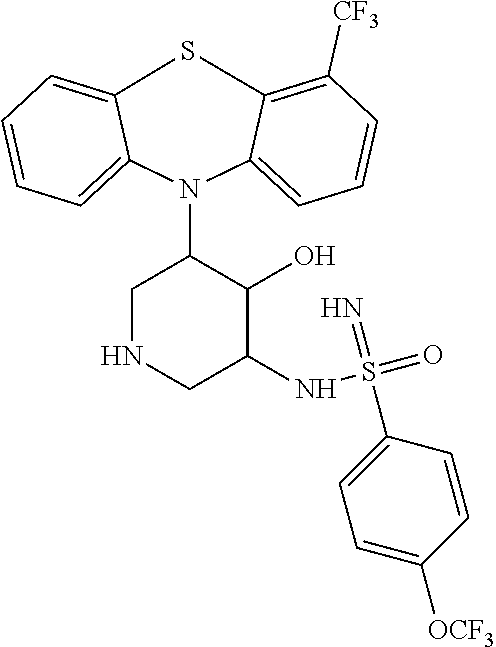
S1C2=CC=CC=C2N(C2CNCC(NS(=O)(=N)C3=CC=C([OCF3])C=C3)C2O)C2=CC=CC([CF3])=C12
